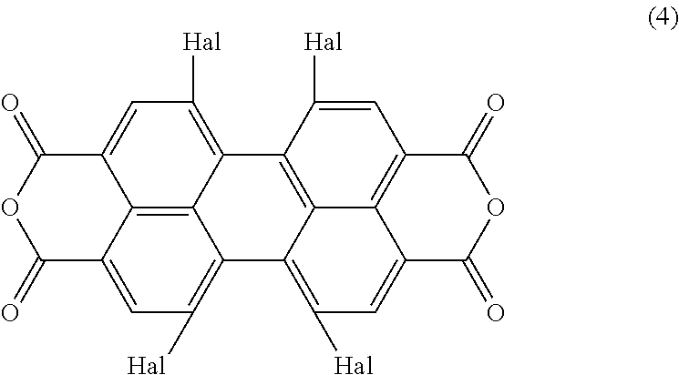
C12=C3C4=CC([Hal])=C1C1=C5C(=C([Hal])C=C6C5=C(C=C1[Hal])C(=O)OC6=O)C2=C([Hal])C=C3C(=O)OC4=O
